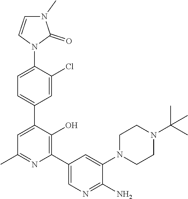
C1CN(C2=CC(C3=C(O)C(C4=CC=C(N5C=CN(C)C5=O)C(Cl)=C4)=CC(C)=N3)=CN=C2N)CCN1C(C)(C)C
